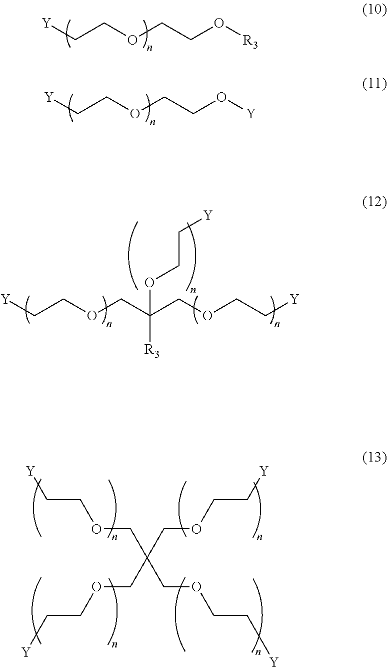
[Y]CCOCCO[R3].[Y]CCOCCO[Y].[Y]CCOCC(COCC[Y])([R3])OCC[Y].[Y]CCOCC(COCC[Y])(COCC[Y])COCC[Y]
